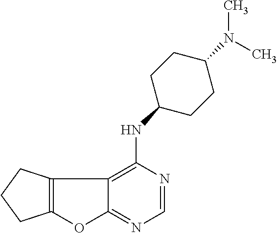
C12=C(NC3CCC(N(C)C)CC3)N=CN=C1OC1=C2CCC1
